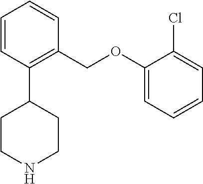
C1(C2CCNCC2)=C(COC2=CC=CC=C2Cl)C=CC=C1
